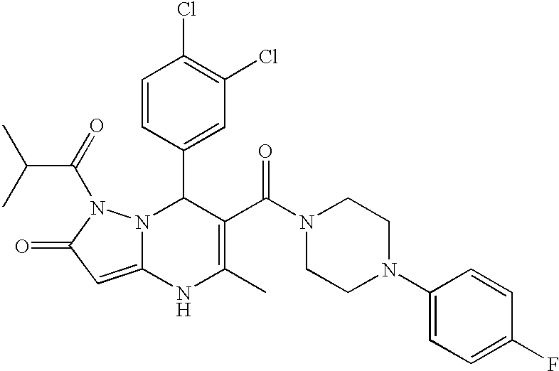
C1=CC(C2N3C(=CC(=O)N3C(=O)C(C)C)NC(C)=C2C(N2CCN(C3=CC=C(F)C=C3)CC2)=O)=CC(Cl)=C1Cl
